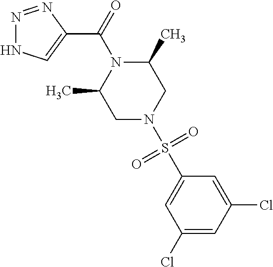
N1=NC(C(=O)N2C(C)CN(S(C3=CC(Cl)=CC(Cl)=C3)(=O)=O)CC2C)=CN1
